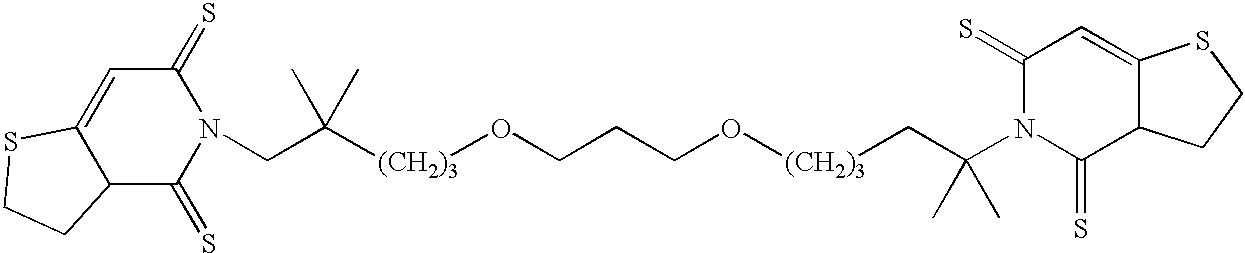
C12C(=S)N(CC([(CH2)3]OCCCO[(CH2)3]CC(N3C(=S)C4C(=CC3=S)SCC4)(C)C)(C)C)C(=S)C=C1SCC2
